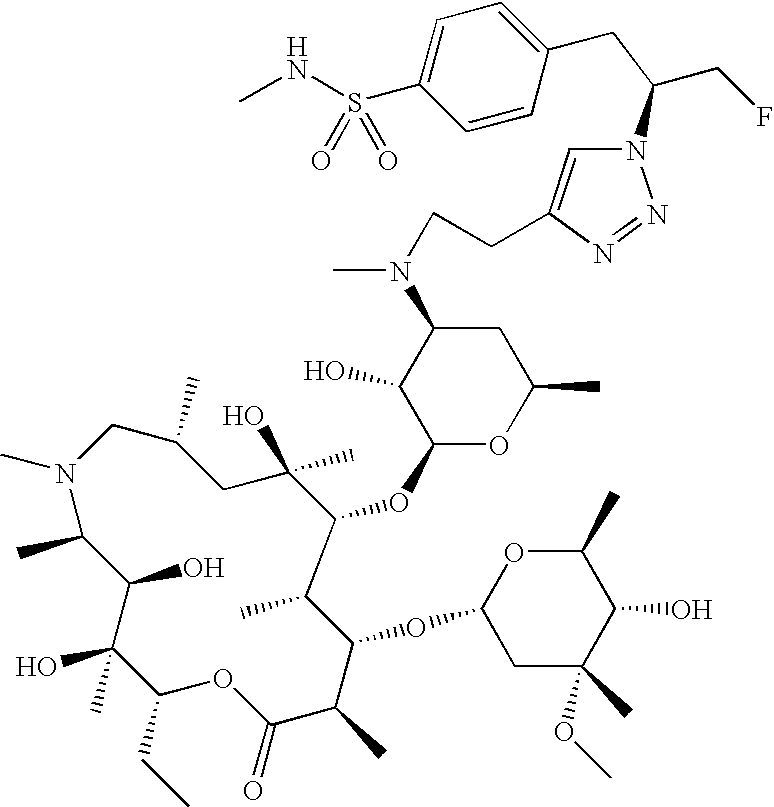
N1(C)CC(C)CC(O)(C)C(OC2OC(C)CC(N(C)CCC3=CN(C(CF)CC4=CC=C(S(=O)(=O)NC)C=C4)N=N3)C2O)C(C)C(OC2CC(C)(OC)C(O)C(C)O2)C(C)C(=O)OC(CC)C(O)(C)C(O)C1C
